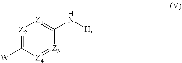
C1([W])=[Z2][Z1]=C(N[H])[Z3]=[Z4]1
